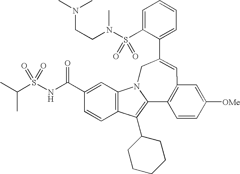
C1=C(S(N(CCN(C)C)C)(=O)=O)C(C2=CC3=C(C4=C(C5CCCCC5)C5=C(C=C(C(NS(C(C)C)(=O)=O)=O)C=C5)N4C2)C=CC([OMe])=C3)=CC=C1
